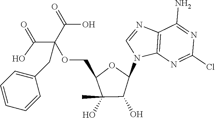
C12=C(N=C(Cl)N=C1N)N(C1OC(COC(C(=O)O)(C(=O)O)CC3=CC=CC=C3)C(O)(C)C1O)C=N2
